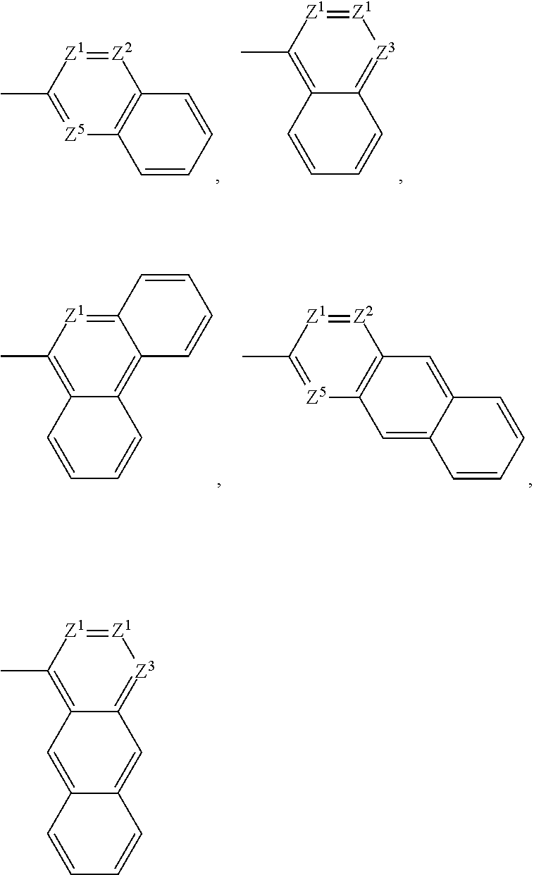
[Z1]1=[Z1]C(C)=C2C(=[Z3]1)C=C1C(=C2)C=CC=C1.[Z2]1=[Z1]C(C)=[Z5]C2=C1C=CC=C2.[Z1]1=[Z1]C(C)=C2C(=[Z3]1)C=CC=C2.C12=[Z1]C(C)=C3C(=C1C=CC=C2)C=CC=C3.[Z2]1=[Z1]C(C)=[Z5]C2=C1C=C1C(=C2)C=CC=C1
